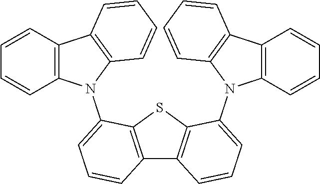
C12=C(SC3=C1C=CC=C3N1C3=C(C=CC=C3)C3=C1C=CC=C3)C(N1C3=C(C4=C1C=CC=C4)C=CC=C3)=CC=C2
